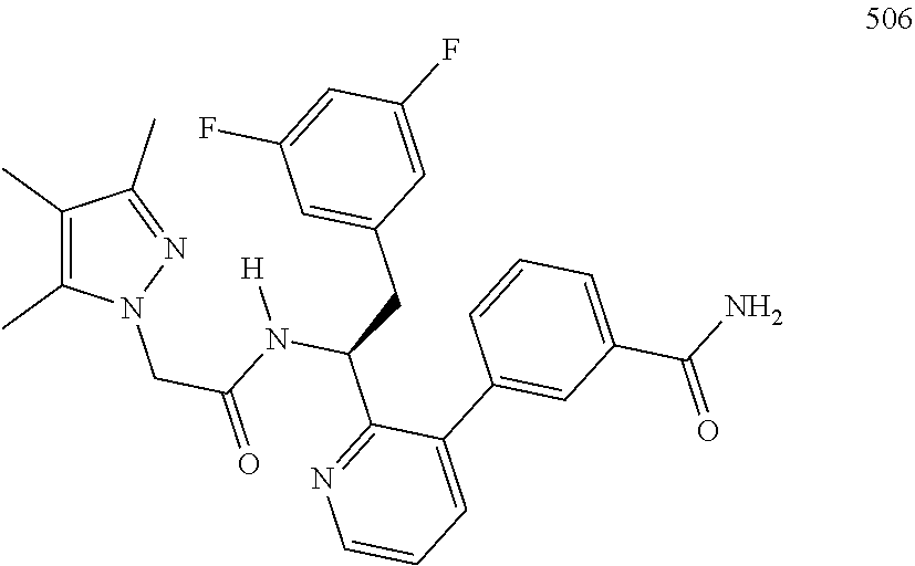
N1(CC(=O)N(C(CC2=CC(F)=CC(F)=C2)C2=NC=CC=C2C2=CC(C(N)=O)=CC=C2)[H])N=C(C)C(C)=C1C
